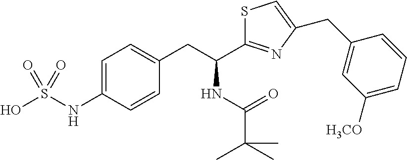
OS(NC1=CC=C(CC(C2=NC(CC3=CC([H3CO])=CC=C3)=CS2)NC(=O)C(C)(C)C)C=C1)(=O)=O
